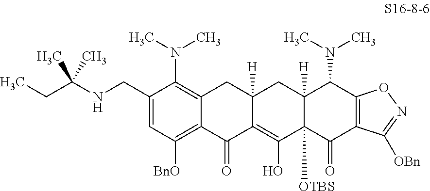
C1(CNC(CC)(C)C)=CC([BnO])=C2C(=C1N(C)C)CC1([H])C(=C(O)C3([OTBS])C([H])(C1)C(N(C)C)C1=C(C3=O)C([OBn])=NO1)C2=O
